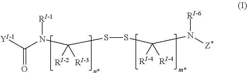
[Y]C(N(C(SSC([RI-4])([RI-4])N([RI-6])[Z*])([RI-2])[RI-3])[RI-1])=O
